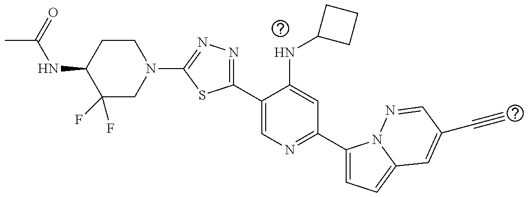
C1(F)(F)CN(C2=NN=C(C3=CN=C(C4=CC=C5N4N=CC(C#C)=C5)C=C3NC3CCC3)S2)CCC1NC(C)=O
